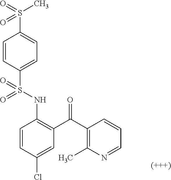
C1=CC(Cl)=CC(C(C2=C(C)N=CC=C2)=O)=C1NS(C1=CC=C(S(C)(=O)=O)C=C1)(=O)=O
